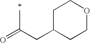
O=C(CC1CCOCC1)C
